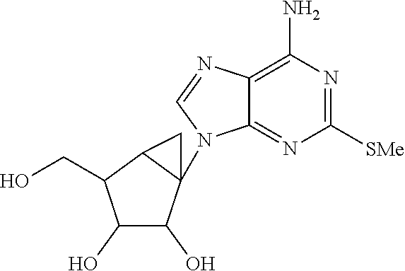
C1(O)C(O)C2(N3C4=NC([SMe])=NC(N)=C4N=C3)C(C1CO)C2
